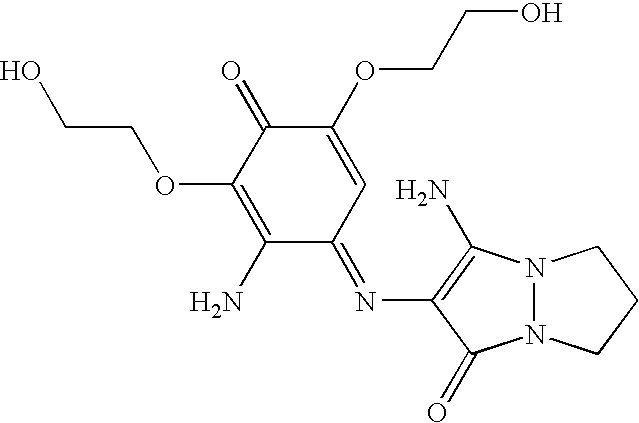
N12N(C(=O)C(N=C3C=C(OCCO)C(=O)C(OCCO)=C3N)=C1N)CCC2
